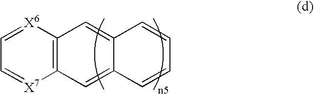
C12=CC3=C(C=C1C=CC=C2)[X6]=CC=[X7]3
